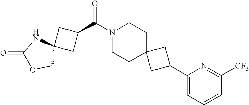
N1(C(C2CC3(C2)NC(=O)OC3)=O)CCC2(CC1)CC(C1=CC=CC([CF3])=N1)C2
